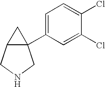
C1=C(C23C(C2)CNC3)C=C(Cl)C(Cl)=C1
